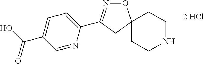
O1N=C(C2=CC=C(C(O)=O)C=N2)CC12CCNCC2
